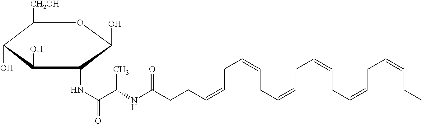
C1([CH2OH])C(O)C(O)C(NC(=O)C(NC(CCC=CCC=CCC=CCC=CCC=CCC=CCC)=O)C)C(O)O1
